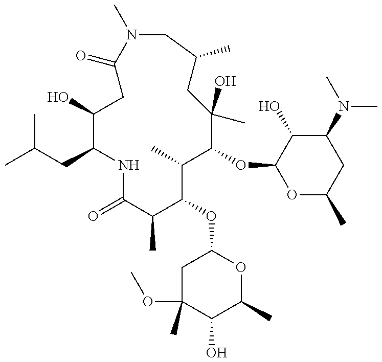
CC(CC1NC(=O)C(C)C(OC2CC(OC)(C)C(O)C(C)O2)C(C)C(OC2OC(C)CC(N(C)C)C2O)C(C)(O)CC(C)CN(C)C(=O)CC1O)C
